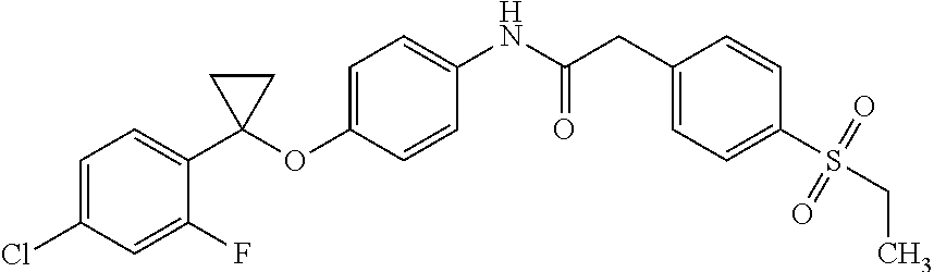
C1=CC(OC2(C3=CC=C(Cl)C=C3F)CC2)=CC=C1NC(CC1=CC=C(S(CC)(=O)=O)C=C1)=O
